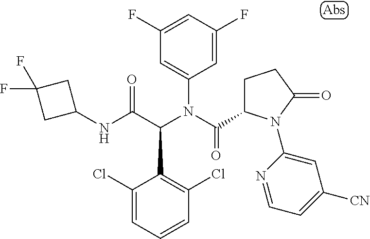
C1=CC=C(Cl)C(C(C(NC2CC(F)(F)C2)=O)N(C(=O)C2CCC(=O)N2C2=CC([CN])=CC=N2)C2=CC(F)=CC(F)=C2)=C1Cl
